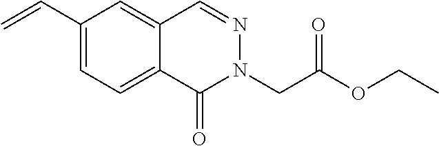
C1(C=C)=CC=C2C(=C1)C=NN(CC(=O)OCC)C2=O
